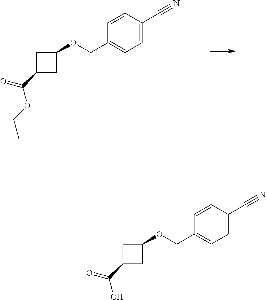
C1=CC(C#N)=CC=C1COC1CC(C(=O)OCC)C1.C1=CC(C#N)=CC=C1COC1CC(C(=O)O)C1
